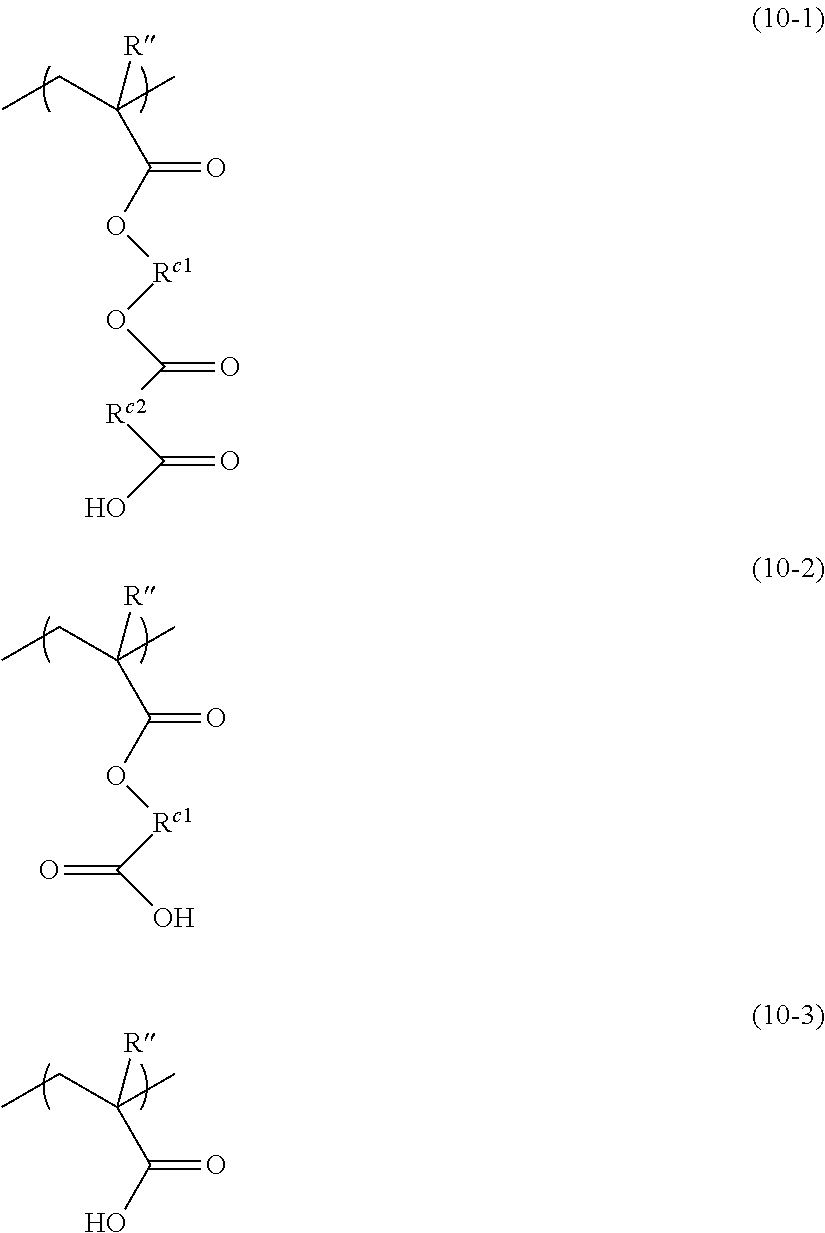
CCC(C)([R])C(O[Rc1]OC([Rc2]C(O)=O)=O)=O.CCC(C)([R])C(O[Rc1]C(O)=O)=O.CCC(C)([R])C(O)=O
